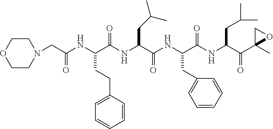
C1COCCN1CC(NC(C(NC(C(NC(C(NC(C(C1(C)OC1)=O)CC(C)C)=O)CC1=CC=CC=C1)=O)CC(C)C)=O)CCC1=CC=CC=C1)=O
